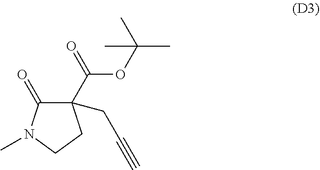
C1(=O)N(C)CCC1(C(=O)OC(C)(C)C)CC#C
